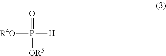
[R4O]P([H])(=O)[OR5]
